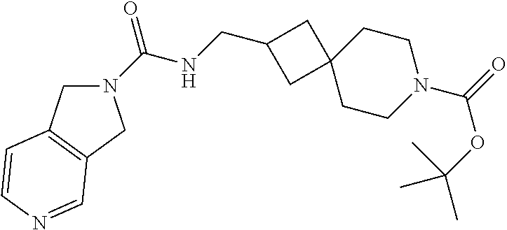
C1CC2(CCN1C(OC(C)(C)C)=O)CC(CNC(N1CC3=C(C1)C=NC=C3)=O)C2
